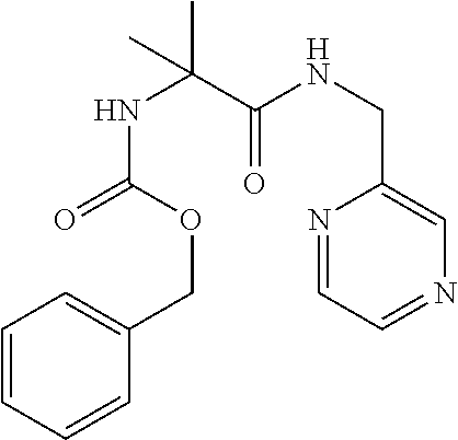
N1=CC=NC=C1CNC(C(NC(=O)OCC1=CC=CC=C1)(C)C)=O
